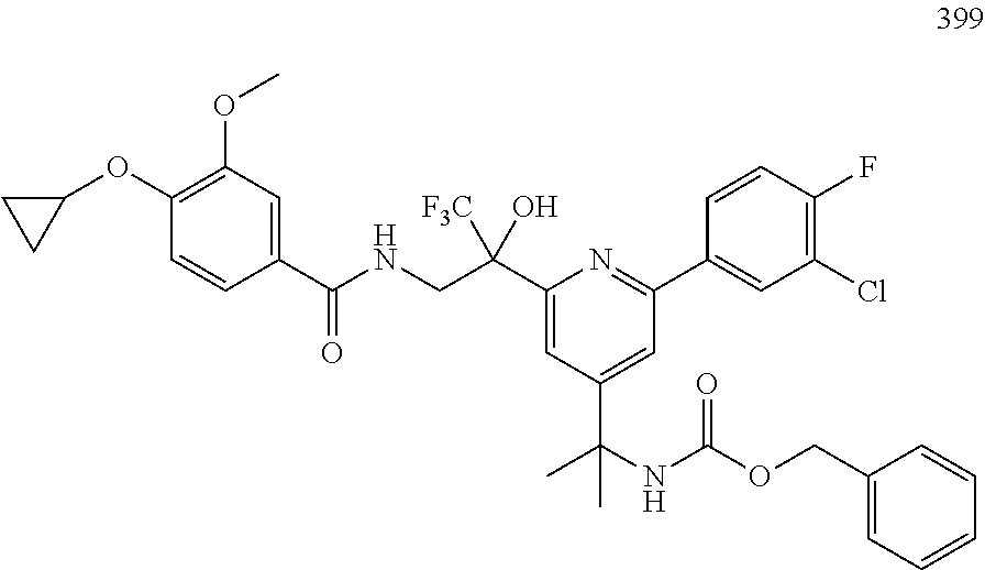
C1(OC2=C(OC)C=C(C(NCC(C3=CC(C(NC(OCC4=CC=CC=C4)=O)(C)C)=CC(C4=CC(Cl)=C(F)C=C4)=N3)(O)[F3C])=O)C=C2)CC1
